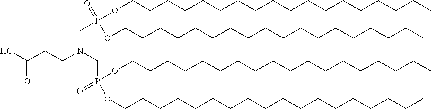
C(CCN(CP(OCCCCCCCCCCCCCCCCCC)(=O)OCCCCCCCCCCCCCCCCCC)CP(OCCCCCCCCCCCCCCCCCC)(=O)OCCCCCCCCCCCCCCCCCC)(O)=O
